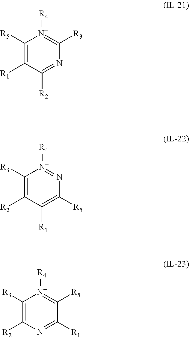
C1([R5])=C([R1])C([R2])=NC([R3])=[N+]1[R4].C1([R3])=C([R2])C([R1])=C([R5])N=[N+]1[R4].C1([R3])=C([R2])N=C([R1])C([R5])=[N+]1[R4]
